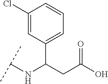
C1(C(CC(O)=O)NC(C)C)=CC=CC(Cl)=C1
